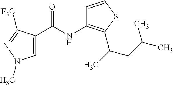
C1=C(C(=O)NC2=C(C(CC(C)C)C)SC=C2)C([F3C])=NN1C
